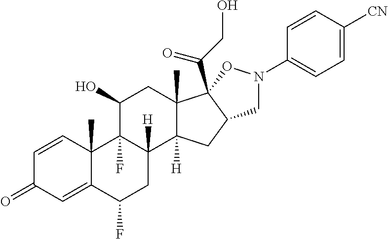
C1=CC2(C)C(=CC1=O)C(F)CC1([H])C2(F)C(O)CC2(C)C1([H])CC1C2(C(CO)=O)ON(C2=CC=C([CN])C=C2)C1
